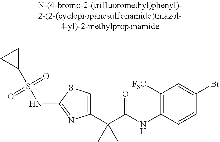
C1(C(C(NC2=C([F3C])C=C(Br)C=C2)=O)(C)C)=CSC(NS(C2CC2)(=O)=O)=N1
